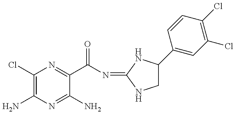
C1(Cl)=C(N)N=C(N)C(C(N=C2NC(C3=CC(Cl)=C(Cl)C=C3)CN2)=O)=N1
